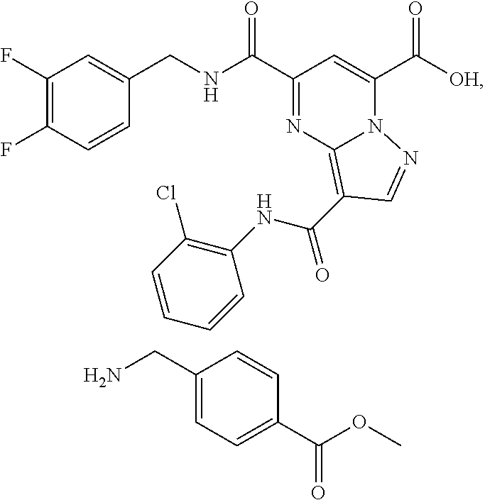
C1(F)=C(F)C=CC(CNC(C2=NC3=C(C(NC4=C(Cl)C=CC=C4)=O)C=NN3C(C([OH])=O)=C2)=O)=C1.C1(CN)=CC=C(C(OC)=O)C=C1
